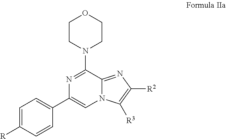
C1=C([R])C=CC(C2=CN3C(=NC([R2])=C3[R3])C(N3CCOCC3)=N2)=C1
